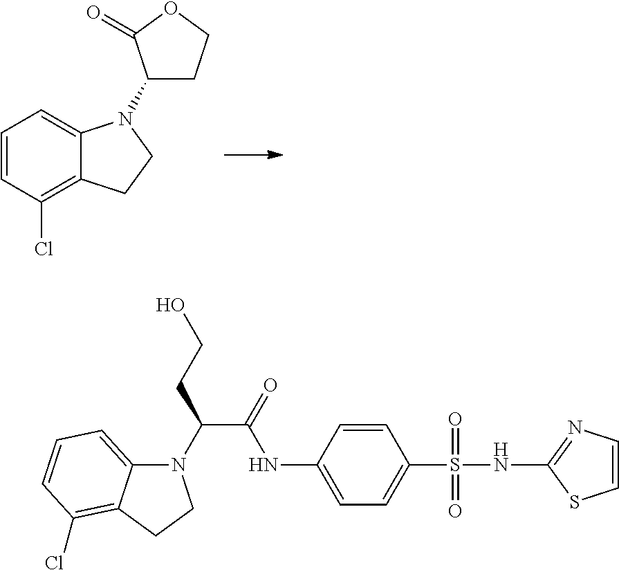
C12=CC=CC(Cl)=C1CCN2C1CCOC1=O.N1(C(C(NC2=CC=C(S(NC3=NC=CS3)(=O)=O)C=C2)=O)CCO)C2=CC=CC(Cl)=C2CC1
